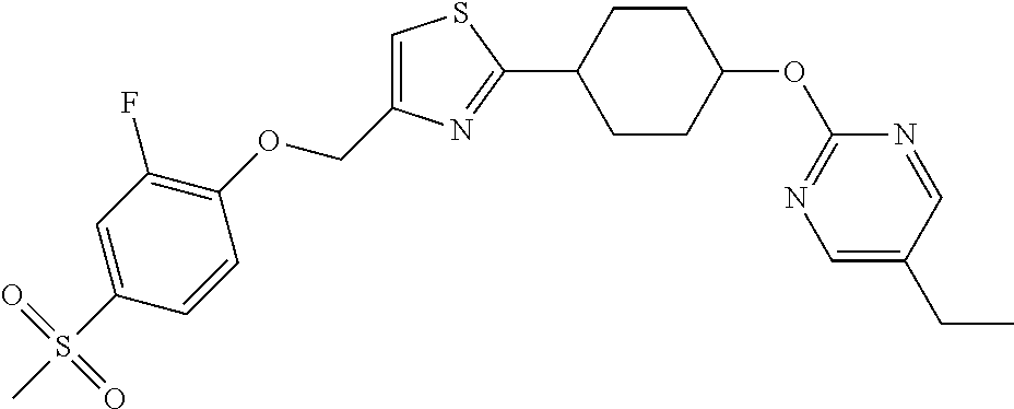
C1=C(COC2=C(F)C=C(S(C)(=O)=O)C=C2)N=C(C2CCC(OC3=NC=C(CC)C=N3)CC2)S1
